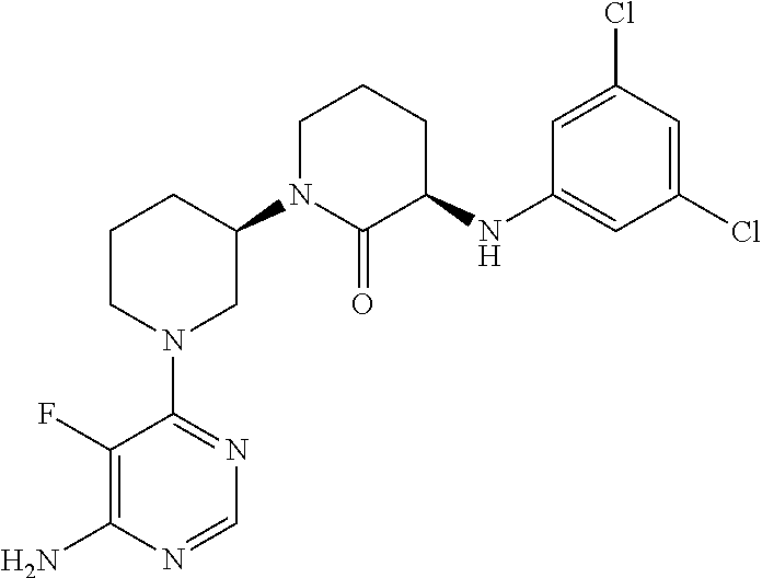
C1(F)=C(N)N=CN=C1N1CC(N2C(=O)C(NC3=CC(Cl)=CC(Cl)=C3)CCC2)CCC1
